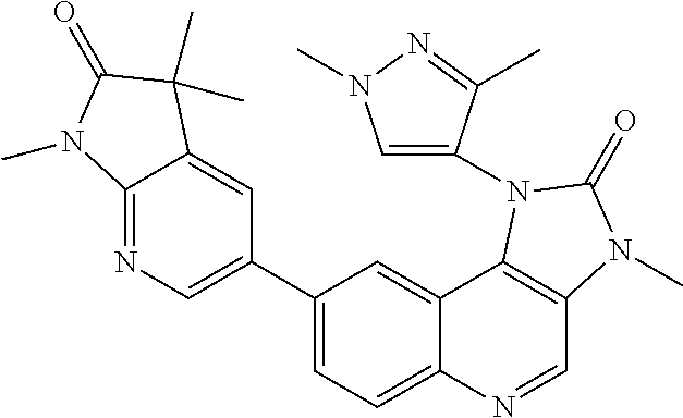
C12=NC=C(C3=CC=C4C(=C3)C3=C(C=N4)N(C)C(=O)N3C3=CN(C)N=C3C)C=C1C(C)(C)C(=O)N2C
